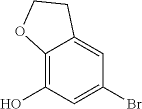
C12=C(O)C=C(Br)C=C1CCO2
